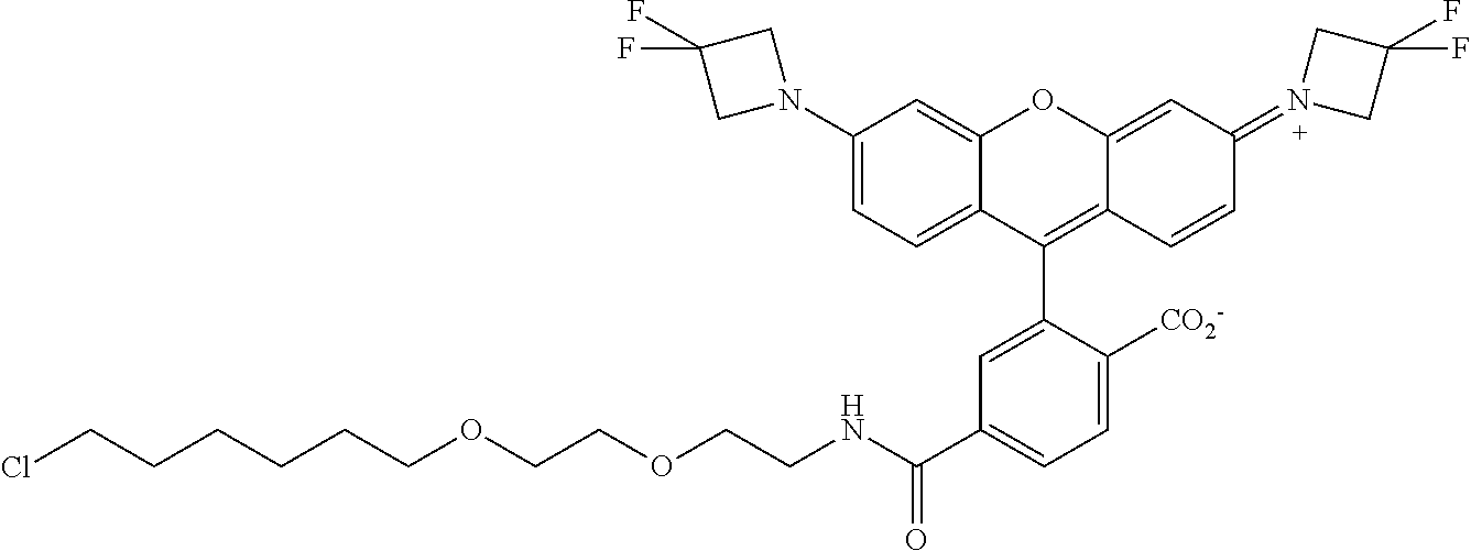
C1(N2CC(F)(F)C2)=CC=C2C(=C1)OC1=CC(=N3CC(F)(F)C3)C=CC1=C2C1=CC(C(=O)NCCOCCOCCCCCCCl)=CC=C1[CO2-]
